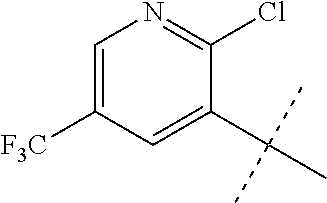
C1=C([F3C])C=C(C(C)(C)C)C(Cl)=N1
